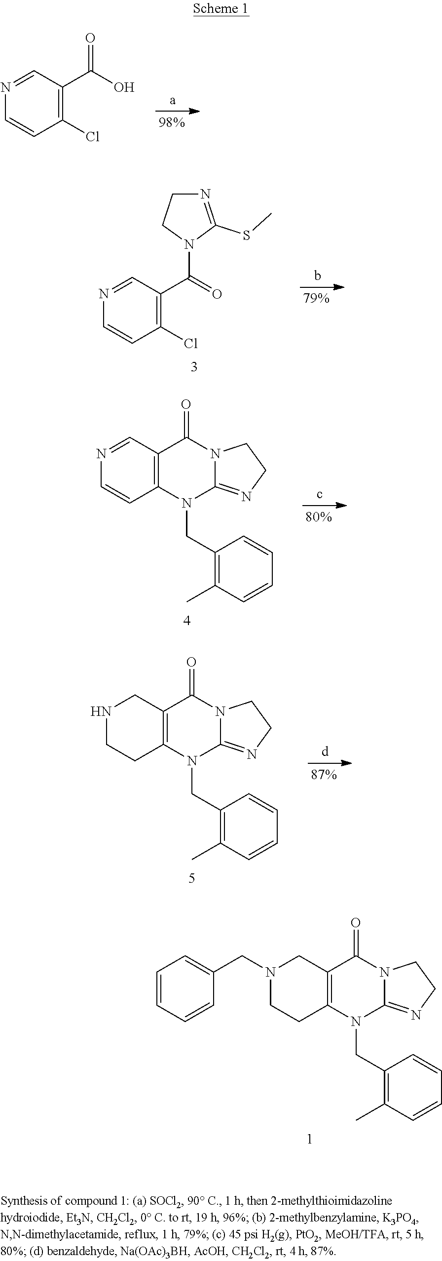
C12=C(CN(CC3=CC=CC=C3)CC1)C(=O)N1C(=NCC1)N2CC1=C(C)C=CC=C1.C1(Cl)=C(C(O)=O)C=NC=C1.C1(Cl)=C(C(=O)N2C(SC)=NCC2)C=NC=C1.C12=C(C=NC=C1)C(=O)N1C(=NCC1)N2CC1=C(C)C=CC=C1.C12=C(CNCC1)C(=O)N1C(=NCC1)N2CC1=C(C)C=CC=C1
